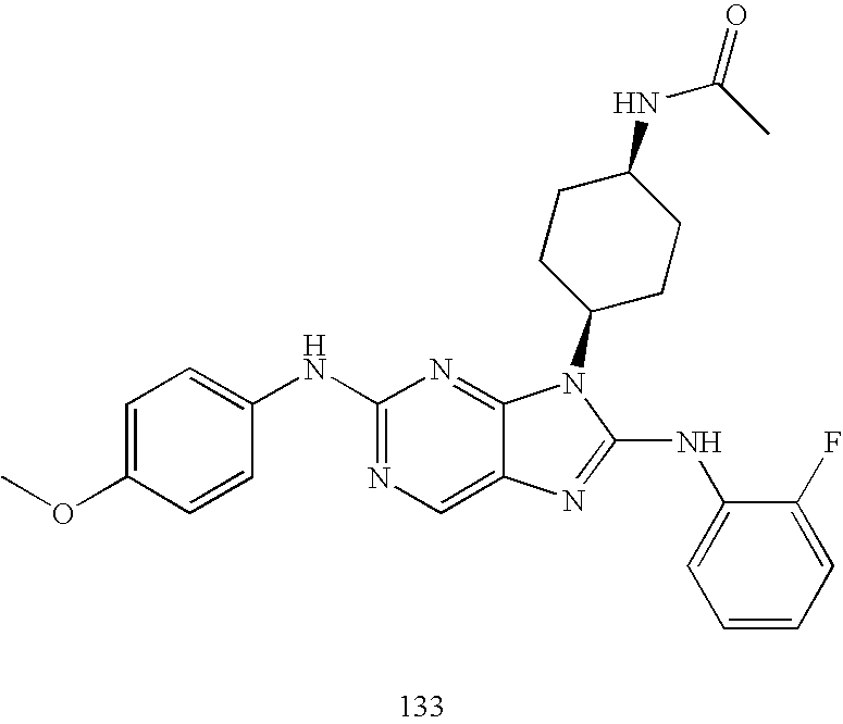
C1=C(OC)C=CC(NC2=NC=C3C(=N2)N(C2CCC(NC(=O)C)CC2)C(NC2=CC=CC=C2F)=N3)=C1
